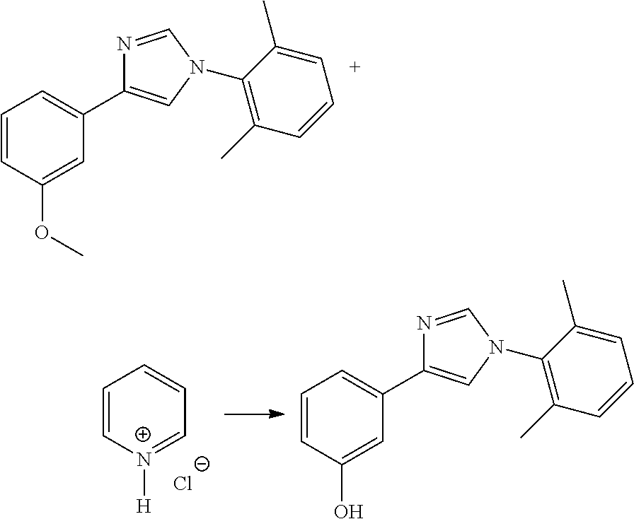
C1=CC(OC)=CC(C2=CN(C3=C(C)C=CC=C3C)C=N2)=C1.C1=C[N+]([H])=CC=C1.[Cl-].C1=CC(O)=CC(C2=CN(C3=C(C)C=CC=C3C)C=N2)=C1
